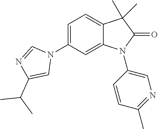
C1(N2C=NC(C(C)C)=C2)=CC=C2C(=C1)N(C1=CN=C(C)C=C1)C(=O)C2(C)C
